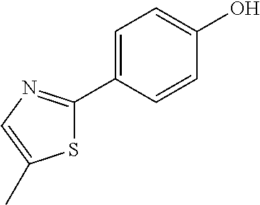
C1=C(C2=NC=C(C)S2)C=CC(O)=C1
